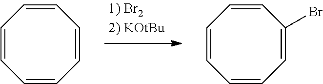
C1=CC=CC=CC=C1.C1=CC=C(Br)C=CC=C1
